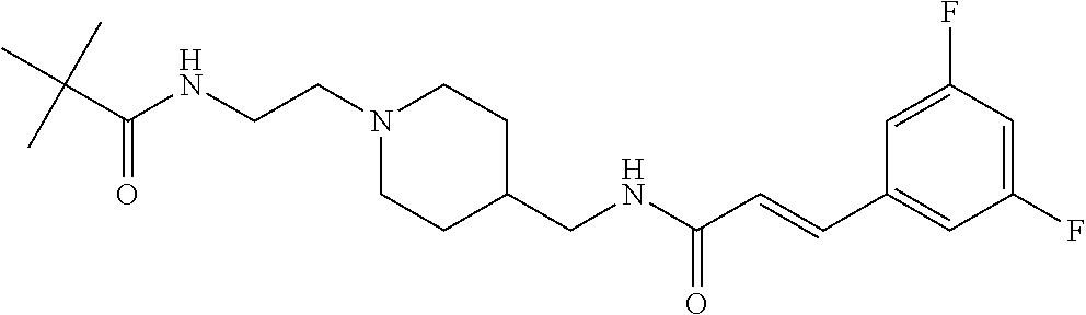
CC(C(NCCN1CCC(CNC(C=CC2=CC(F)=CC(F)=C2)=O)CC1)=O)(C)C
